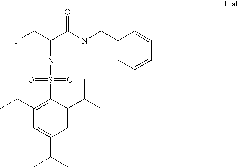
C1(S(NC(C(NCC2=CC=CC=C2)=O)CF)(=O)=O)=C(C(C)C)C=C(C(C)C)C=C1C(C)C
